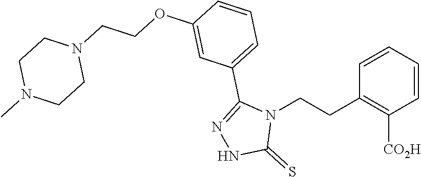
C1=CC=CC(CCN2C(C3=CC=CC(OCCN4CCN(C)CC4)=C3)=NNC2=S)=C1[CO2H]
